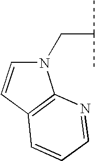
C(C(C)C)N1C=CC2=C1N=CC=C2
